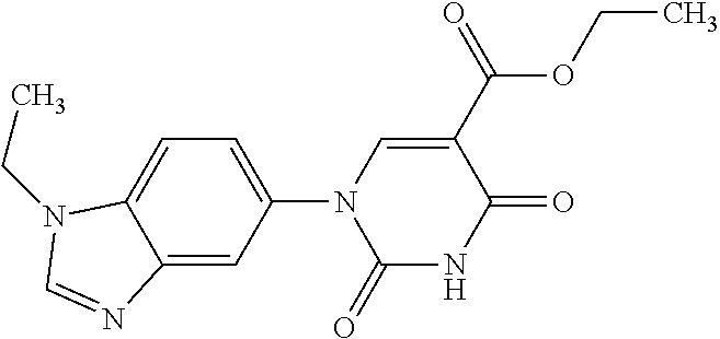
C12=CC(N3C(=O)NC(=O)C(C(=O)OCC)=C3)=CC=C1N(CC)C=N2
